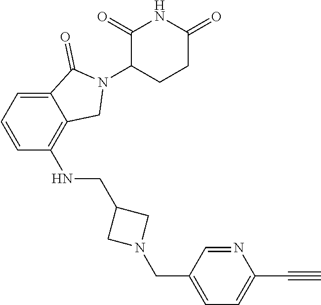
C12=CC=CC(NCC3CN(CC4=CC=C(C#C)N=C4)C3)=C1CN(C1CCC(=O)NC1=O)C2=O
